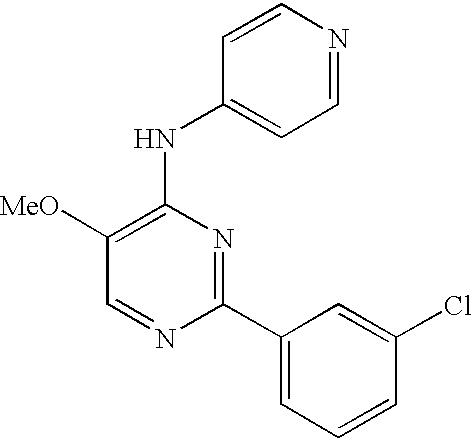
C1=NC(C2=CC=CC(Cl)=C2)=NC(NC2=CC=NC=C2)=C1[MeO]
